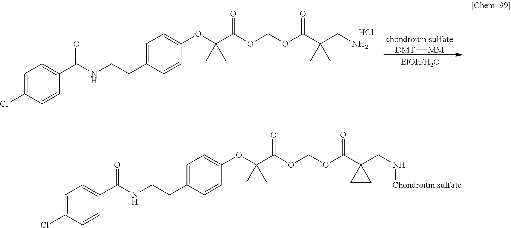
[DMT][MM].Cl.C1=C(Cl)C=CC(C(NCCC2=CC=C(OC(C(=O)OCOC(C3(CN)CC3)=O)(C)C)C=C2)=O)=C1.C1=C(Cl)C=CC(C(NCCC2=CC=C(OC(C(=O)OCOC(C3(CN[Chondroitin sulfate])CC3)=O)(C)C)C=C2)=O)=C1
